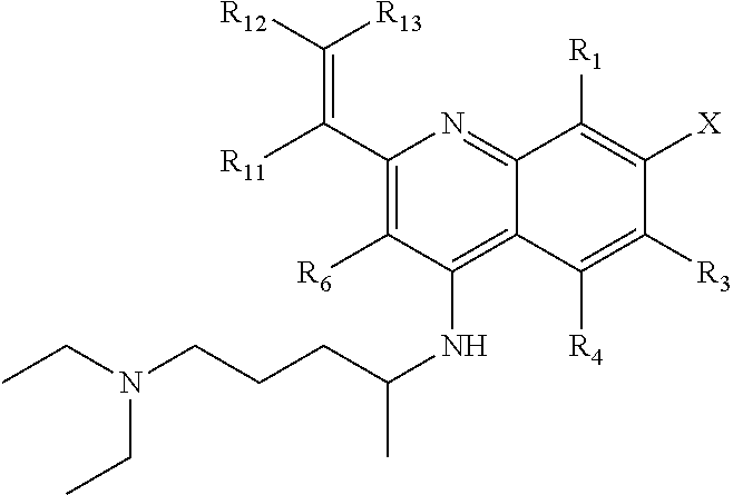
C1(C([R11])=C([R12])[R13])=C([R6])C(NC(C)CCCN(CC)CC)=C2C(=N1)C([R1])=C([X])C([R3])=C2[R4]
